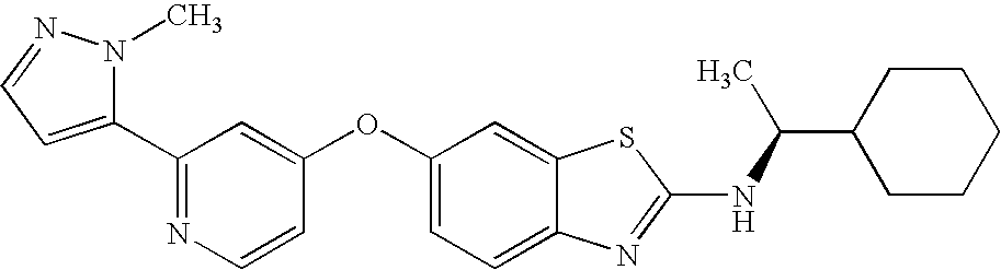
N1=C(C2=CC=NN2C)C=C(OC2=CC=C3C(=C2)SC(NC(C2CCCCC2)C)=N3)C=C1
